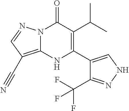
N12C(=C(C#N)C=N1)NC(C1=CNN=C1C(F)(F)F)=C(C(C)C)C2=O
